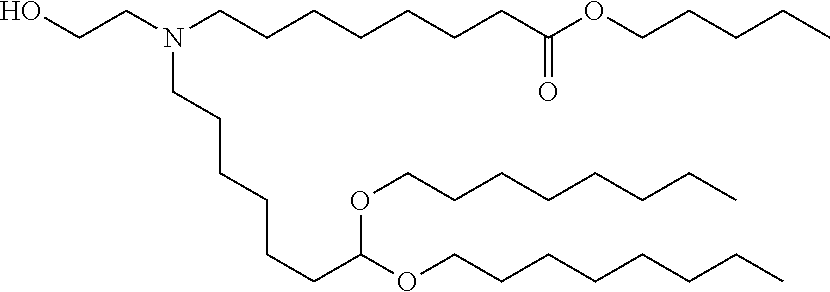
N(CCCCCCCC(OCCCCC)=O)(CCO)CCCCCCC(OCCCCCCCC)OCCCCCCCC
